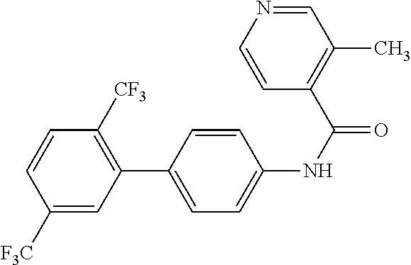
C1([F3C])=CC(C2=CC=C(NC(=O)C3=C(C)C=NC=C3)C=C2)=C([CF3])C=C1
